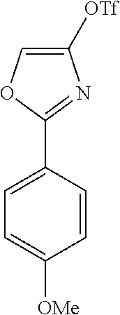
C1([OTf])=COC(C2=CC=C([OMe])C=C2)=N1
